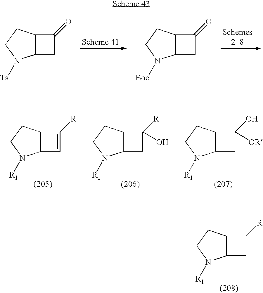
C12C(CCN1[R1])C([R])C2.C12C(CCN1[R1])C([R])(O)C2.C12C(CCN1[R1])C(O)([OR])C2.C12C(CCN1[R1])C([R])=C2.C12C(CCN1[Ts])C(=O)C2.C12C(CCN1[Boc])C(=O)C2
